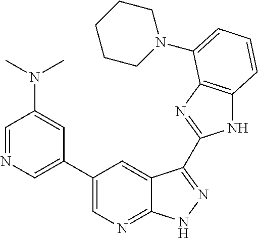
C1(C2=CN=C3C(=C2)C(C2=NC4=C(N2)C=CC=C4N2CCCCC2)=NN3)=CN=CC(N(C)C)=C1
